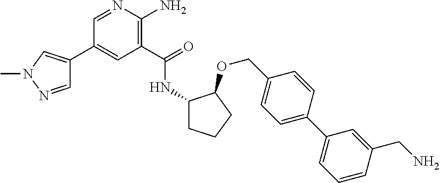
C1(C2=CN(C)N=C2)=CC(C(=O)NC2CCCC2OCC2=CC=C(C3=CC=CC(CN)=C3)C=C2)=C(N)N=C1
